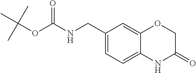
C1=C(CNC(OC(C)(C)C)=O)C=C2C(=C1)NC(=O)CO2
